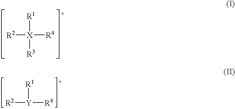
[R2][X]([R4])([R1])[R3].[R2][Y]([R4])[R1]
